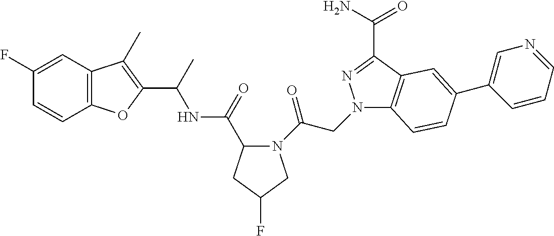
C1(F)=CC2=C(C=C1)OC(C(NC(=O)C1N(C(=O)CN3C4=C(C(C(=O)N)=N3)C=C(C3=CN=CC=C3)C=C4)CC(F)C1)C)=C2C
